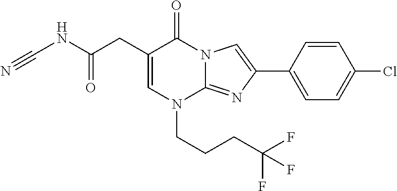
C1=C(CC(NC#N)=O)C(=O)N2C(=NC(C3=CC=C(Cl)C=C3)=C2)N1CCCC(F)(F)F
